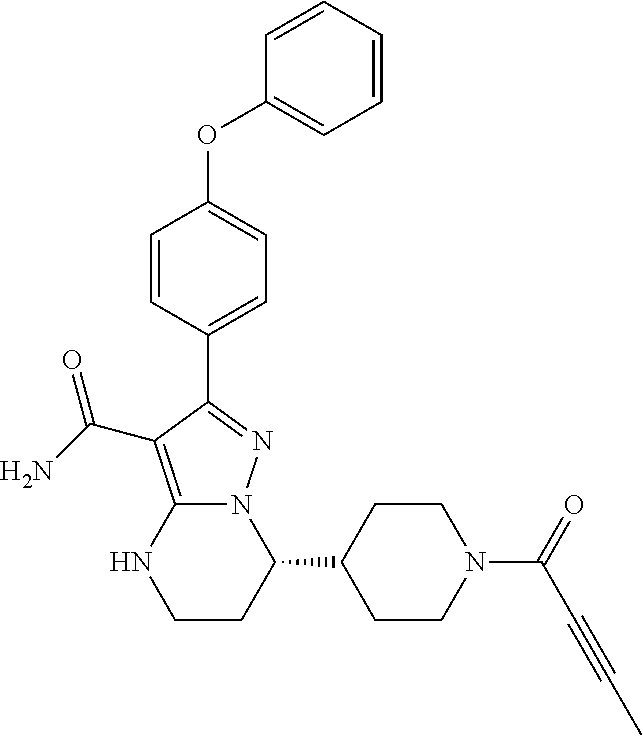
C1=CC(C2=NN3C(=C2C(=O)N)NCCC3C2CCN(C(=O)C#CC)CC2)=CC=C1OC1=CC=CC=C1
